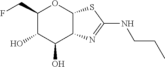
C1(CF)C(O)C(O)C2C(O1)SC(NCCC)=N2
